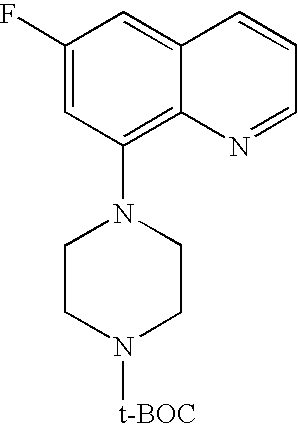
C1(F)=CC(N2CCN([t-BOC])CC2)=C2C(=C1)C=CC=N2
